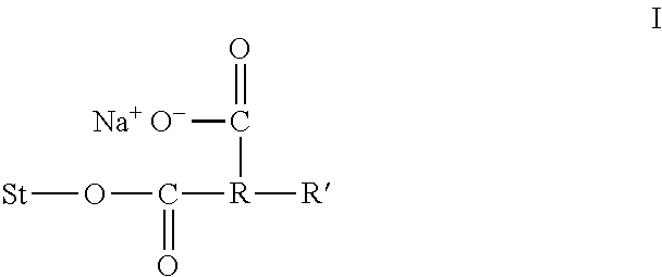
O=C([Na+ O-])[R]([R])C(O[St])=O
